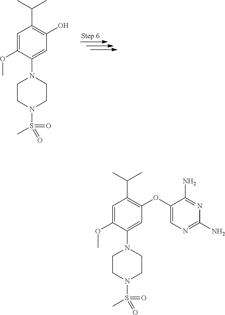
C1=C(OC)C(N2CCN(S(=O)(C)=O)CC2)=CC(OC2=CN=C(N)N=C2N)=C1C(C)C.C1=C(OC)C(N2CCN(S(=O)(C)=O)CC2)=CC(O)=C1C(C)C
